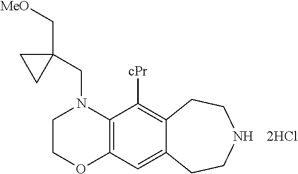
C1COC2=C(N1CC1(C[MeO])CC1)C([cPr])=C1C(=C2)CCNCC1
